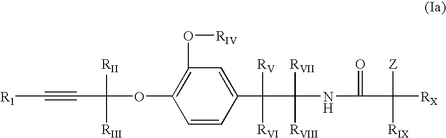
C1=CC(C(C(NC(C([RX])([Z])[RIX])=O)([RVII])[RVIII])([RV])[RVI])=CC(O[RIV])=C1OC(C#C[R1])([RII])[RIII]
